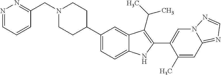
N1(CC2=NN=CC=C2)CCC(C2=CC=C3C(=C2)C(C(C)C)=C(C2=CN4C(=NC=N4)C=C2C)N3)CC1
